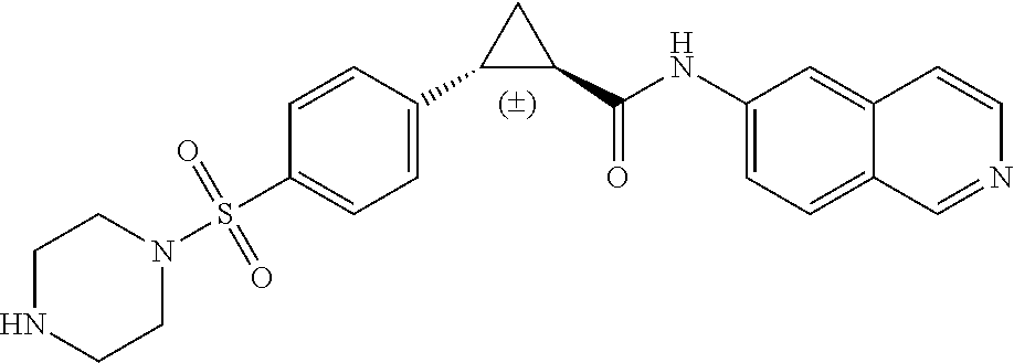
C1=CC(C2C(C(NC3=CC=C4C(=C3)C=CN=C4)=O)C2)=CC=C1S(N1CCNCC1)(=O)=O
